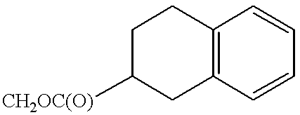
C1C([CH2OC(O)])CC2=C(C1)C=CC=C2
